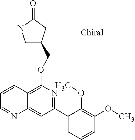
C1(COC2=C3C(=CC(C4=CC=CC(OC)=C4OC)=N2)N=CC=C3)CNC(=O)C1
